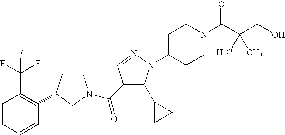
C1=CC=CC(C2CCN(C(=O)C3=C(C4CC4)N(C4CCN(C(C(CO)(C)C)=O)CC4)N=C3)C2)=C1C(F)(F)F
